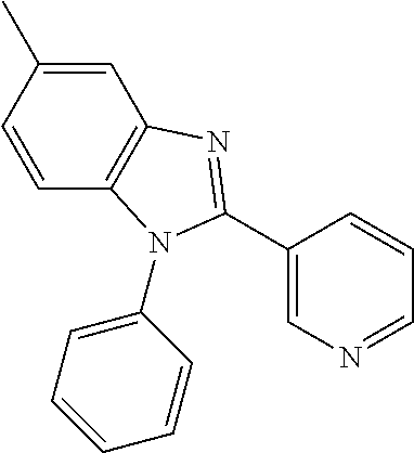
C1=CC2=C(C=C1C)N=C(C1=CN=CC=C1)N2C1=CC=CC=C1
